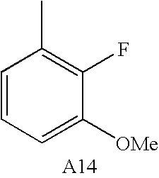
C1=CC=C([OMe])C(F)=C1C
